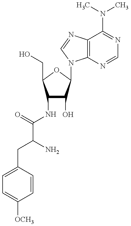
C1(NC(=O)C(CC2=CC=C([OCH3])C=C2)N)C(O)C(N2C3=C(N=C2)C(N(C)C)=NC=N3)OC1CO
